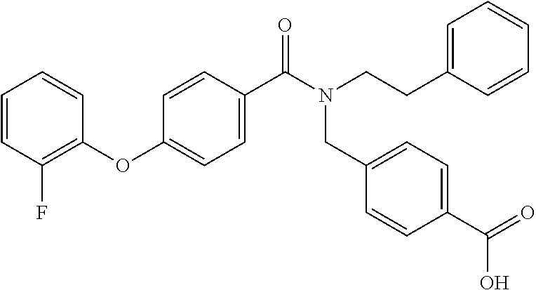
C1=CC(F)=C(OC2=CC=C(C(N(CCC3=CC=CC=C3)CC3=CC=C(C(=O)O)C=C3)=O)C=C2)C=C1
